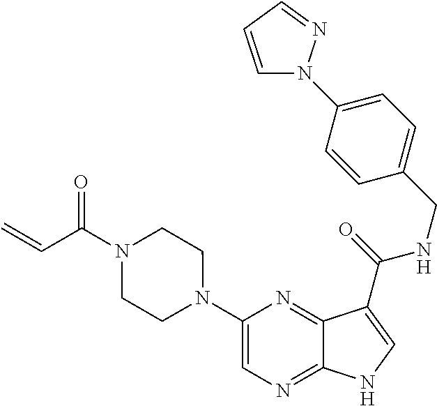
C1(N2CCN(C(C=C)=O)CC2)=CN=C2C(=N1)C(C(=O)NCC1=CC=C(N3C=CC=N3)C=C1)=CN2
